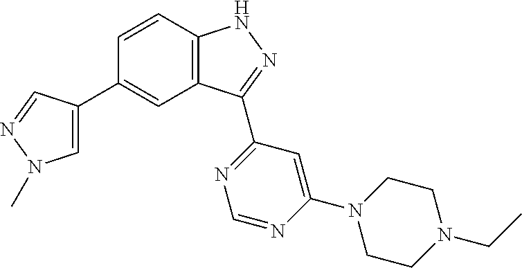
C1=C(C2=CC3=C(C=C2)NN=C3C2=NC=NC(N3CCN(CC)CC3)=C2)C=NN1C
